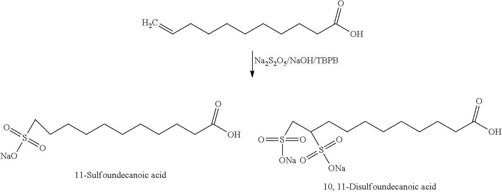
C(CCCCCCCCC(O)=O)=C.C(CCCCCCCCC(O)=O)CS([NaO])(=O)=O.C(CCCCCCCCC(O)=O)(CS([ONa])(=O)=O)S([ONa])(=O)=O
